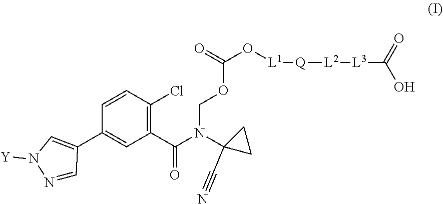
C1(C2=CN([Y])N=C2)=CC(C(N(C2(C#N)CC2)COC(O[L1][Q][L2][L3]C(O)=O)=O)=O)=C(Cl)C=C1
